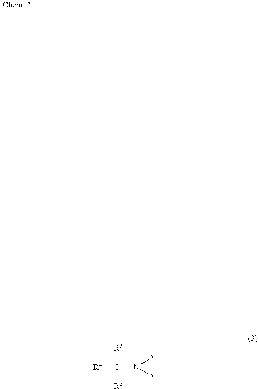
[R3]C([R4])(N(*)*)[R5]
